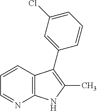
C12=C(C=CC=N1)C(C1=CC(Cl)=CC=C1)=C(C)N2
